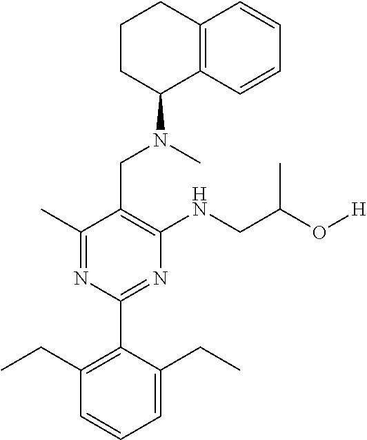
C1(C)=NC(C2=C(CC)C=CC=C2CC)=NC(NCC(O[H])C)=C1CN(C)C1C2=C(CCC1)C=CC=C2
